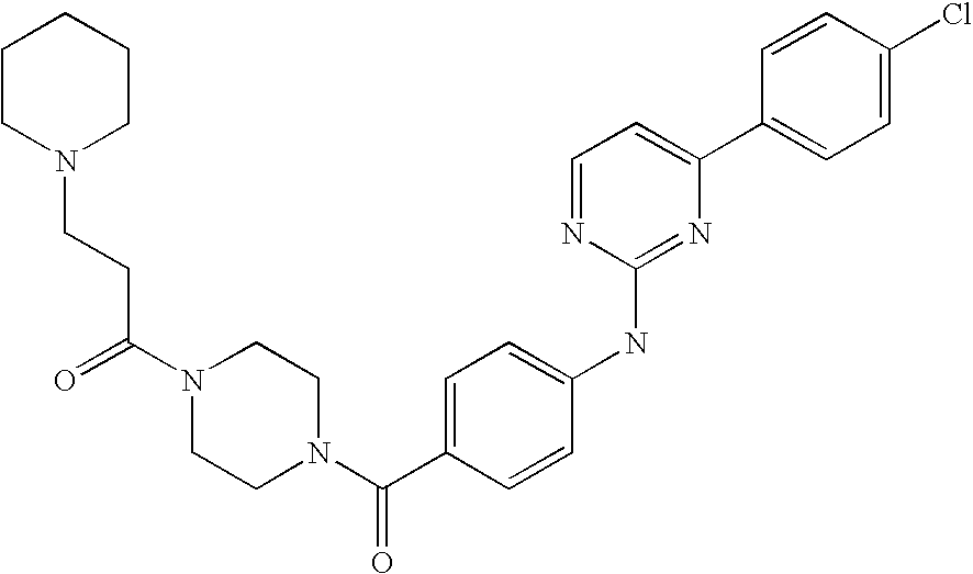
C(N1CCN(C(C2=CC=C(NC3=NC(C4=CC=C(Cl)C=C4)=CC=N3)C=C2)=O)CC1)(CCN1CCCCC1)=O
